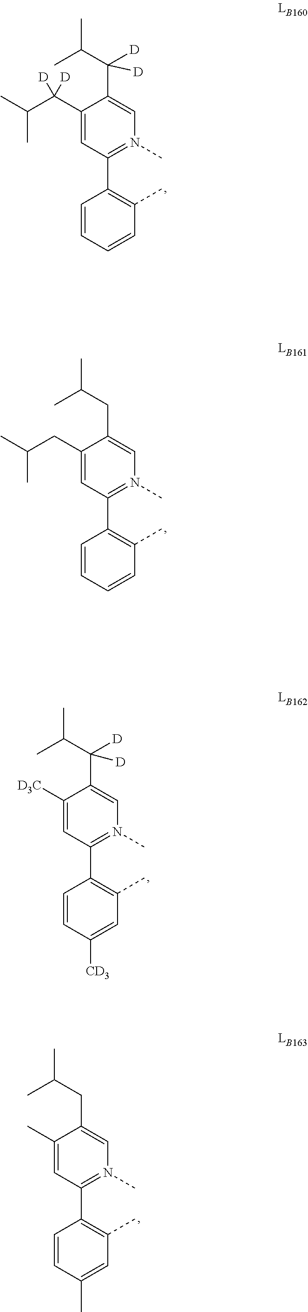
C1(C(C(C)C)([D])[D])=CC(C2=C(C)C=CC=C2)=N(C)C=C1C(C(C)C)([D])[D].C1(CC(C)C)=CC(C2=C(C)C=CC=C2)=N(C)C=C1CC(C)C.C1([D3C])=CC(C2=C(C)C=C([CD3])C=C2)=N(C)C=C1C(C(C)C)([D])[D].C1(C)=CC(C2=C(C)C=C(C)C=C2)=N(C)C=C1CC(C)C
